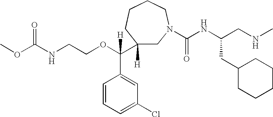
O=C(NCCOC(C1([H])CN(C(NC(CNC)CC2CCCCC2)=O)CCCC1)(C1=CC(Cl)=CC=C1)[H])OC
